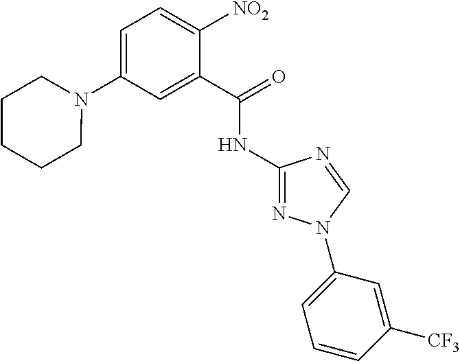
C1(NC(C2=CC(N3CCCCC3)=CC=C2[NO2])=O)=NN(C2=CC=CC([CF3])=C2)C=N1
